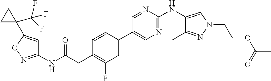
C1(NC(=O)CC2=C(F)C=C(C3=CN=C(NC4=CN(CCOC(C)=O)N=C4C)N=C3)C=C2)=NOC(C2(C(F)(F)F)CC2)=C1
